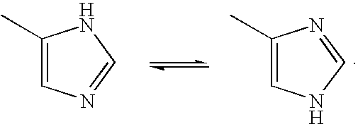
C1(C)=CN=CN1.C1(C)=CNC=N1
